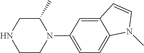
C1C(C)N(C2=CC=C3C(=C2)C=CN3C)CCN1
